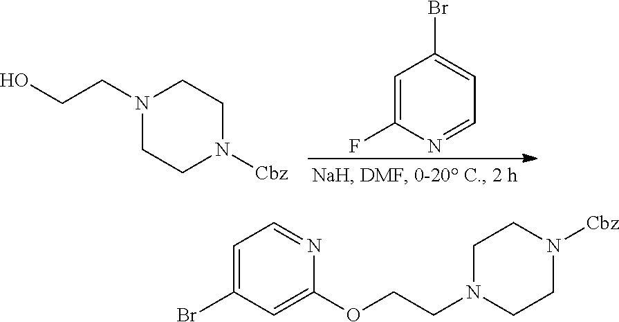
C1=C(F)N=CC=C1Br.OCCN1CCN([Cbz])CC1.C1=C(Br)C=C(OCCN2CCN([Cbz])CC2)N=C1
